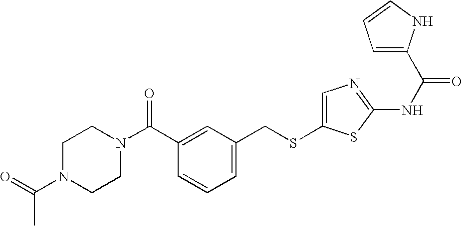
C(N1CCN(C(C2=CC(CSC3=CN=C(NC(=O)C4=CC=CN4)S3)=CC=C2)=O)CC1)(=O)C
